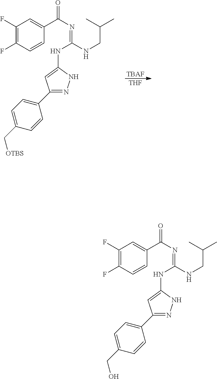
C1(F)=C(F)C=CC(C(N=C(NCC(C)C)NC2=CC(C3=CC=C(C[OTBS])C=C3)=NN2)=O)=C1.[TBAF].[THF].C1(F)=C(F)C=CC(C(N=C(NCC(C)C)NC2=CC(C3=CC=C(CO)C=C3)=NN2)=O)=C1
